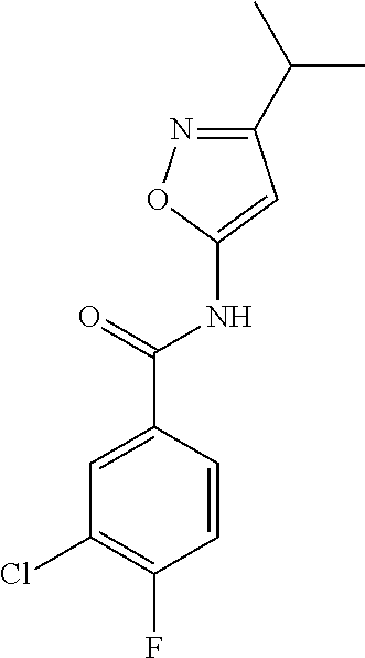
C1=CC(C(NC2=CC(C(C)C)=NO2)=O)=CC(Cl)=C1F
